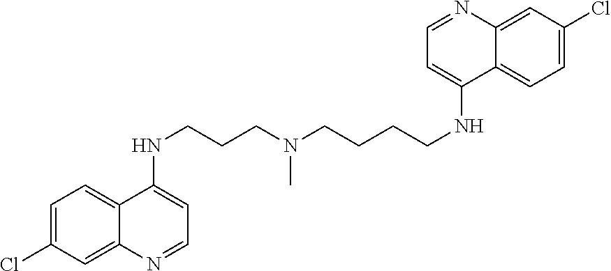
C1=C(Cl)C=C2C(=C1)C(NCCCN(CCCCNC1=CC=NC3=CC(Cl)=CC=C13)C)=CC=N2
